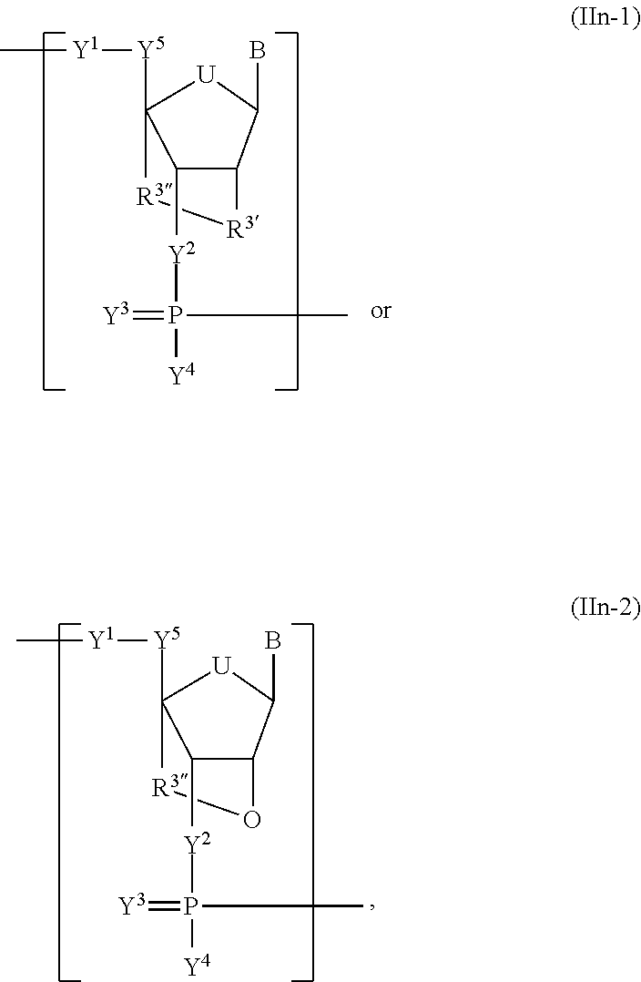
C1([Y2]P(=[Y3])([Y4])C)C2C(B)[U]C1([Y5][Y1]C)[R3][R3]2.C1([Y2]P(=[Y3])([Y4])C)C2C(B)[U]C1([Y5][Y1]C)[R3]O2
